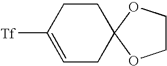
C1CC([Tf])=CCC12OCCO2
